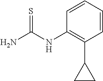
C1=CC=CC(C2CC2)=C1NC(N)=S
